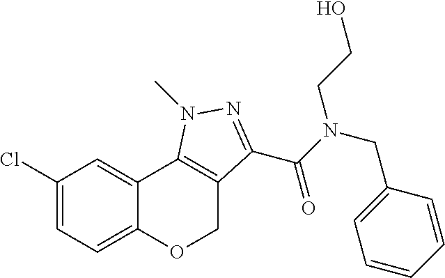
C1(Cl)=CC=C2C(=C1)C1=C(CO2)C(C(N(CC2=CC=CC=C2)CCO)=O)=NN1C
